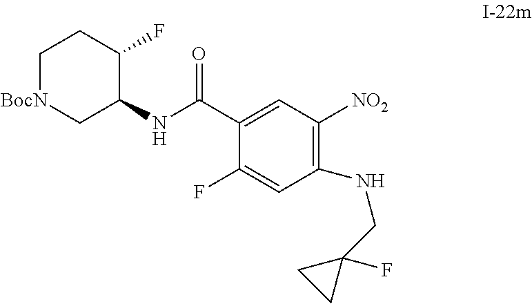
N(C1=C([NO2])C=C(C(NC2C[BocN]CCC2F)=O)C(F)=C1)CC1(F)CC1
